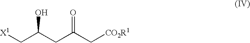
OC(CC(=O)C[CO2R1])C[X1]
